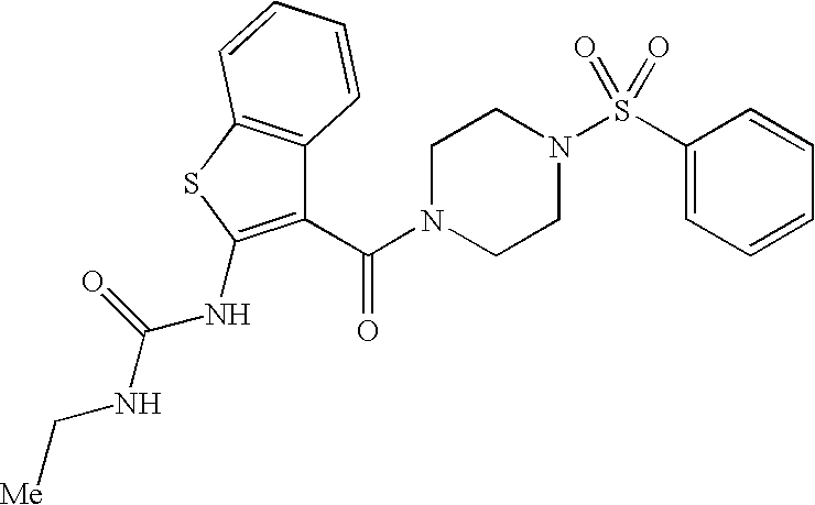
C1(C(=O)N2CCN(S(=O)(C3=CC=CC=C3)=O)CC2)=C(NC(=O)NC[Me])SC2=C1C=CC=C2
